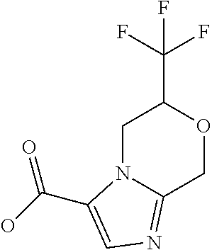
C1N2C(=NC=C2C(O)=O)COC1C(F)(F)F
